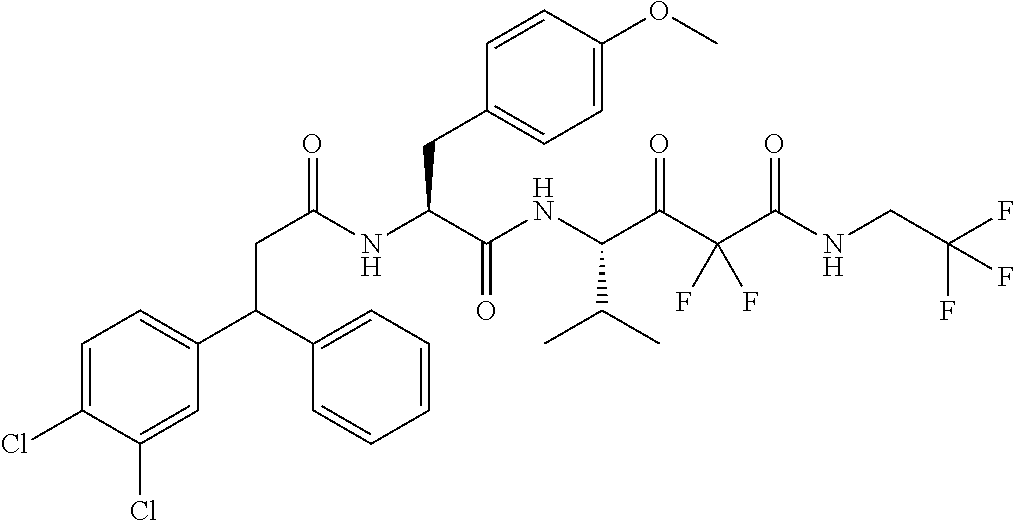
C(C(NC(C(NC(C(C(C(NCC(F)(F)F)=O)(F)F)=O)C(C)C)=O)CC1=CC=C(OC)C=C1)=O)C(C1=CC=C(Cl)C(Cl)=C1)C1=CC=CC=C1
